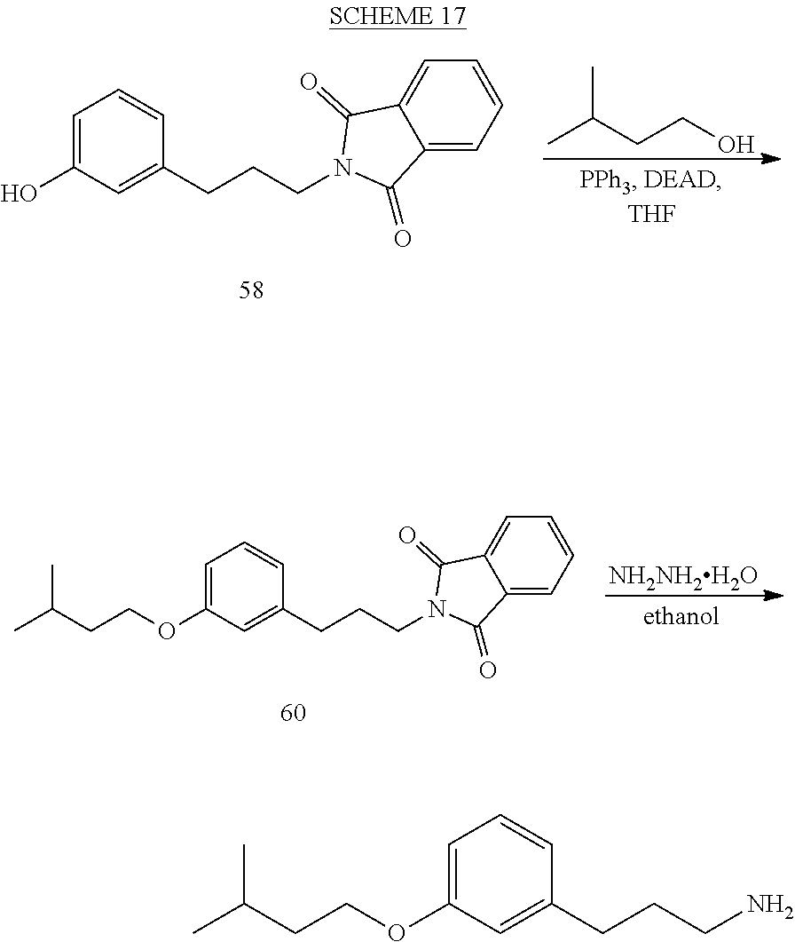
CC(CCOC1=CC=CC(CCCN)=C1)C.OC1=CC=CC(CCCN2C(=O)C3=CC=CC=C3C2=O)=C1.CC(CCO)C.[NH2NH2H2O].CC(CCOC1=CC=CC(CCCN2C(=O)C3=CC=CC=C3C2=O)=C1)C
